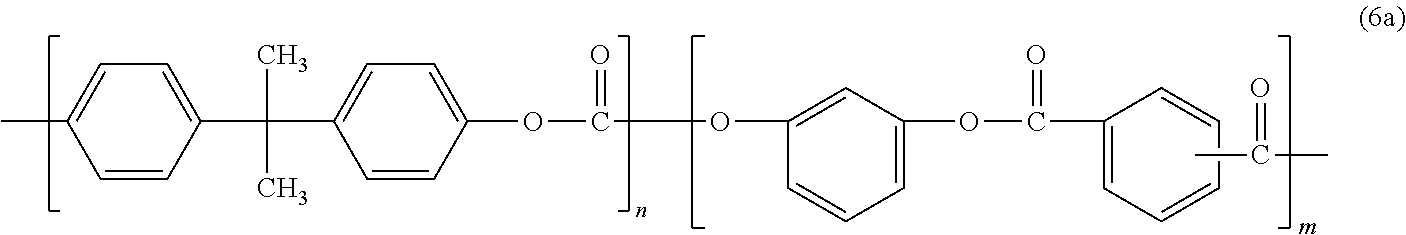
C1=C(OC(C2=CC=CC=C2)=O)C=C(OC(OC2=CC=C(C(C3=CC=C(C)C=C3)(C)C)C=C2)=O)C=C1.CC(C)=O
